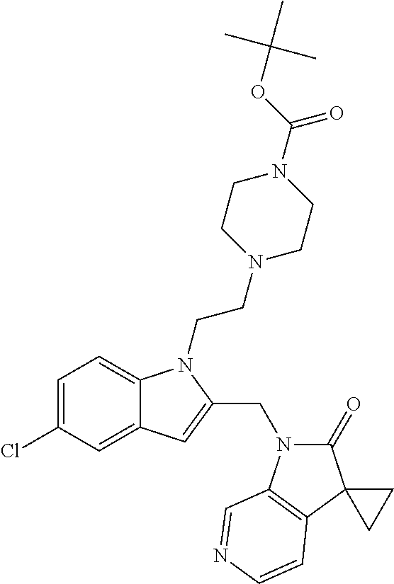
C1=C(Cl)C=C2C(=C1)N(CCN1CCN(C(=O)OC(C)(C)C)CC1)C(CN1C(=O)C3(C4=C1C=NC=C4)CC3)=C2
